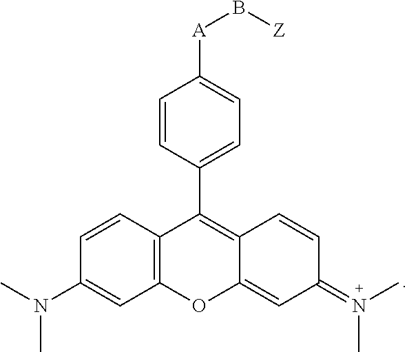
[Z]B[A]C1=CC=C(C2=C3C(=CC(=N(C)C)C=C3)OC3=C2C=CC(N(C)C)=C3)C=C1
